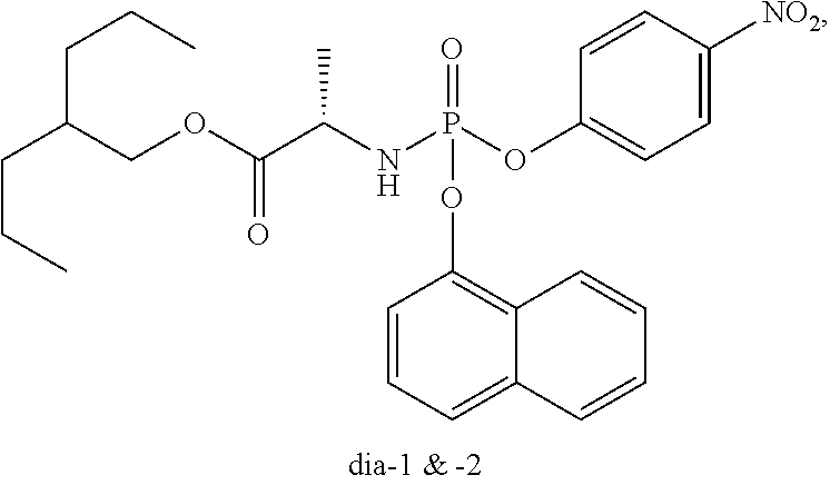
C1=C([NO2])C=CC(OP(NC(C(OCC(CCC)CCC)=O)C)(=O)OC2=C3C(=CC=C2)C=CC=C3)=C1
